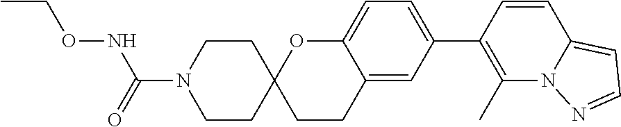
C1=CC(C2=CC=C3C(=C2)CCC2(O3)CCN(C(=O)NOCC)CC2)=C(C)N2C1=CC=N2
